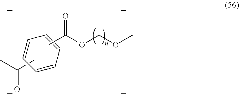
C1=CC=CC=C1.CC(OCOC)=O.C(C)(C)=O
